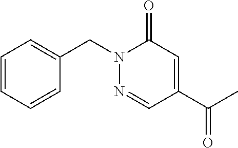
C1=C(C(C)=O)C=NN(CC2=CC=CC=C2)C1=O
